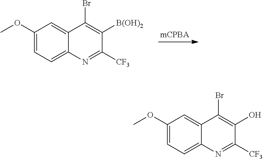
C1(OC)=CC=C2C(=C1)C(Br)=C([B(OH)2])C([CF3])=N2.C1(OC)=CC=C2C(=C1)C(Br)=C(O)C([CF3])=N2
